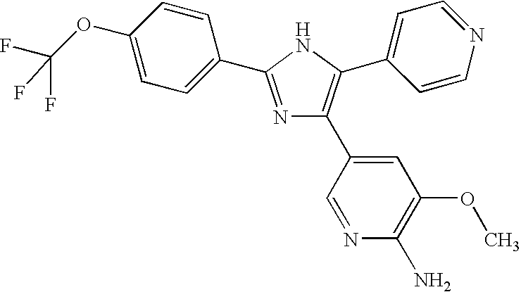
N1=C(C2=CC=C(OC(F)(F)F)C=C2)NC(C2=CC=NC=C2)=C1C1=CC(OC)=C(N)N=C1
